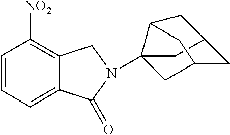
C1=CC=C2C(=C1[NO2])CN(C13CC4CC(C1)CC3C4)C2=O
